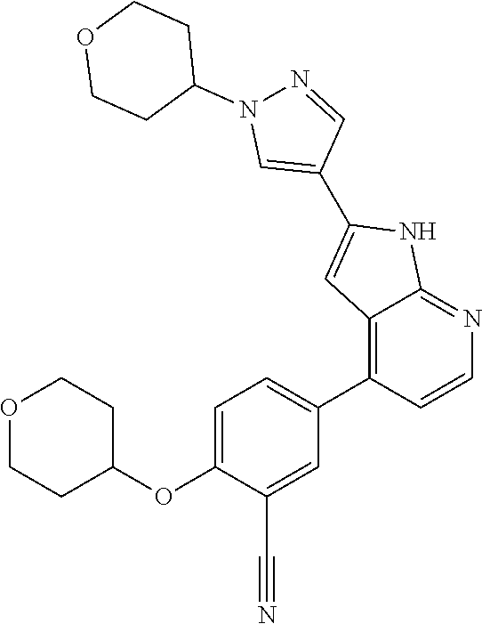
C12=C(C3=CC=C(OC4CCOCC4)C(C#N)=C3)C=CN=C1NC(C1=CN(C3CCOCC3)N=C1)=C2
